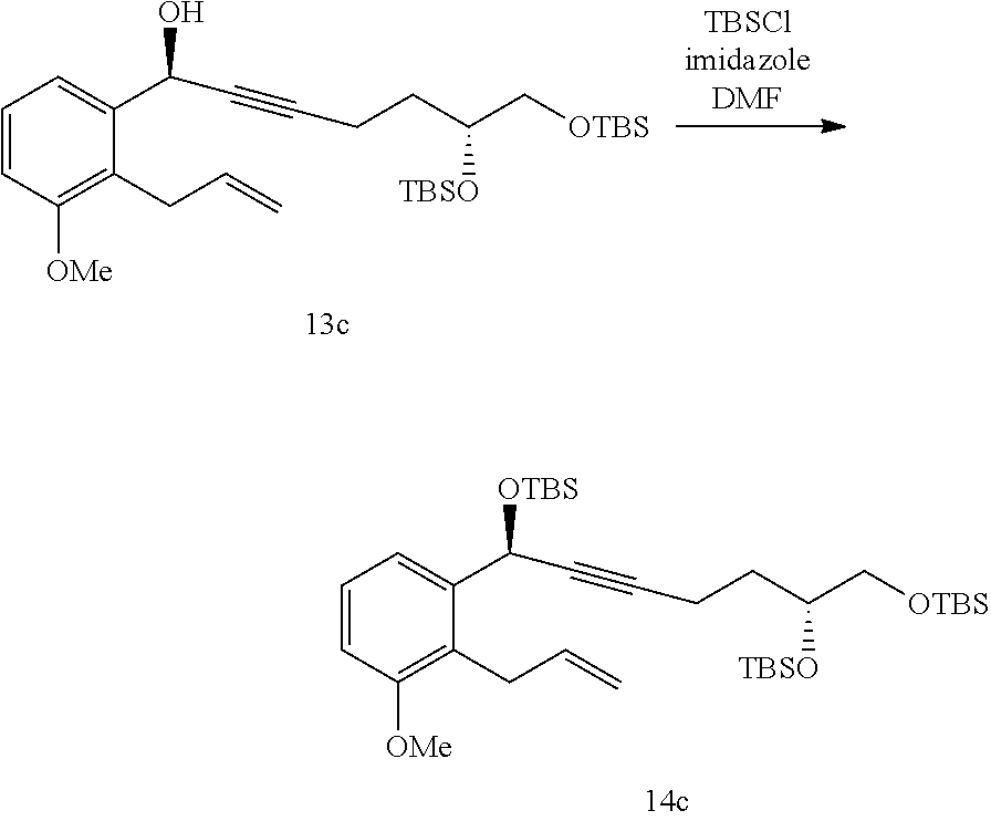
[OTBS]CC(CCC#CC(C1=CC=CC([OMe])=C1CC=C)[OTBS])[TBSO].[OTBS]CC(CCC#CC(C1=CC=CC([OMe])=C1CC=C)O)[TBSO]
